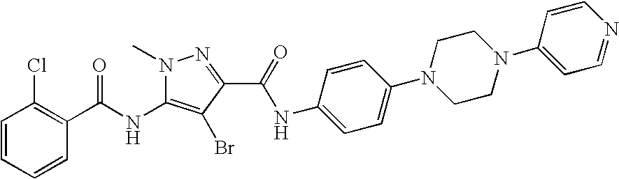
C1=CC=CC(C(NC2=C(Br)C(C(=O)NC3=CC=C(N4CCN(C5=CC=NC=C5)CC4)C=C3)=NN2C)=O)=C1Cl
